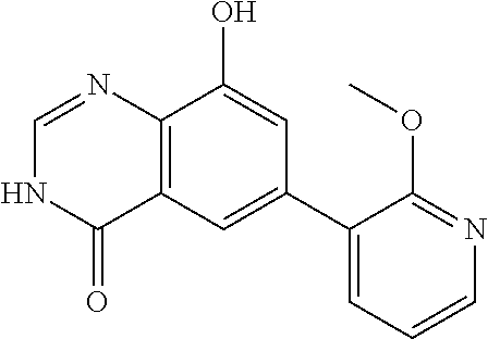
C12=C(C=C(C3=CC=CN=C3OC)C=C1O)C(=O)NC=N2
